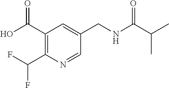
C1(C(O)=O)=C(C(F)F)N=CC(CNC(C(C)C)=O)=C1
